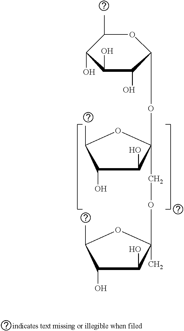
C1(C)C(O)C(O)C(O)C(OC2(COC3(C)C(O)C(O)C(C)O3)C(O)C(O)C(C)O2)O1
